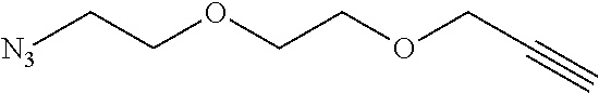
[N3]CCOCCOCC#C
